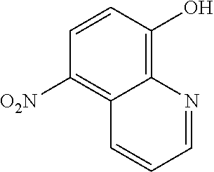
C1([O2N])=C2C(=C(O)C=C1)N=CC=C2
